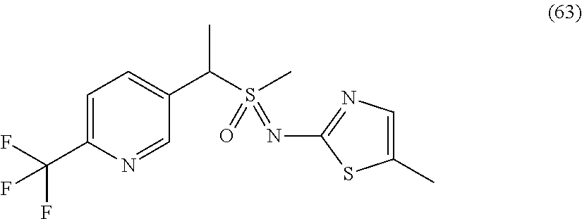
C1=C(C(F)(F)F)N=CC(C(S(C)(=O)=NC2=NC=C(C)S2)C)=C1
